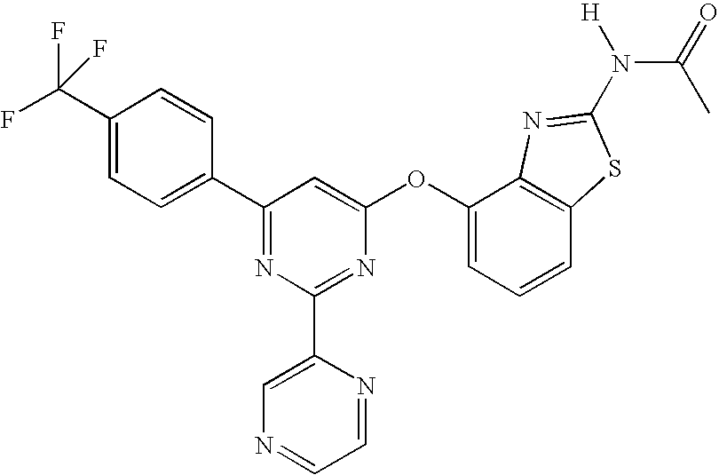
C1(C(F)(F)F)=CC=C(C2=NC(C3=CN=CC=N3)=NC(OC3=CC=CC4=C3N=C(N(C(C)=O)[H])S4)=C2)C=C1
